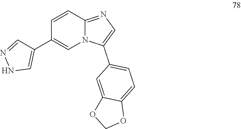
C1(C2=CN3C(=NC=C3C3=CC=C4C(=C3)OCO4)C=C2)=CNN=C1
